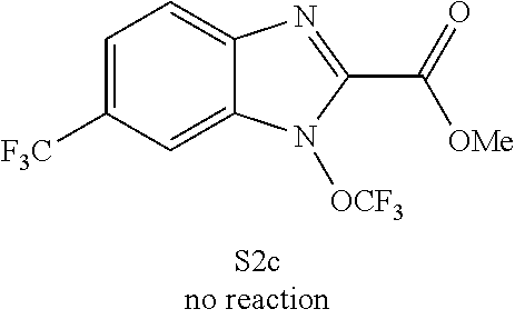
C1=C([F3C])C=C2C(=C1)N=C(C(=O)[OMe])N2[OCF3]
